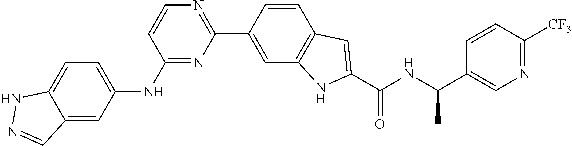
N1=C(NC2=CC=C3NN=CC3=C2)C=CN=C1C1=CC2=C(C=C1)C=C(C(=O)NC(C)C1=CN=C([CF3])C=C1)N2
